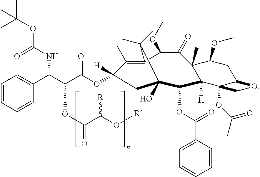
C1(C)=C2C(OC)C(=O)C3(C)C(OC)CC4C(OC(C)=O)(C3([H])C(OC(=O)C3=CC=CC=C3)C(O)(CC1([H])OC(C(C(C1=CC=CC=C1)NC(OC(C)(C)C)=O)OC(C(O[R])[R])=O)=O)C2(C)C)CO4
